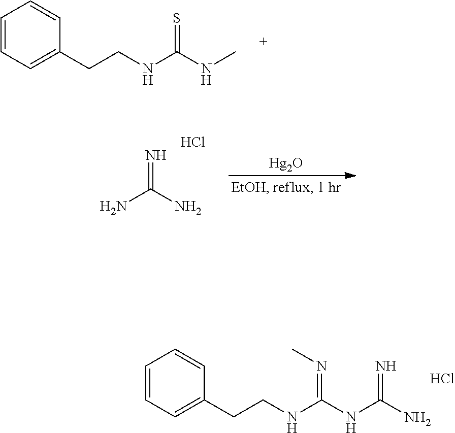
C1=CC=C(CCNC(NC)=S)C=C1.N=C(N)N.Cl.[Hg2O].C1=CC=C(CCNC(NC(=N)N)=NC)C=C1.Cl
